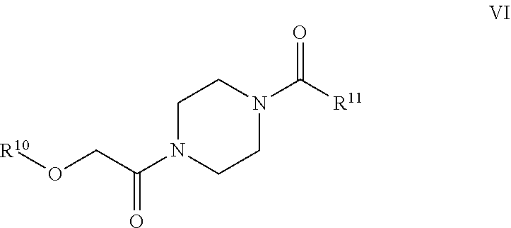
C1N(C(CO[R10])=O)CCN(C([R11])=O)C1
